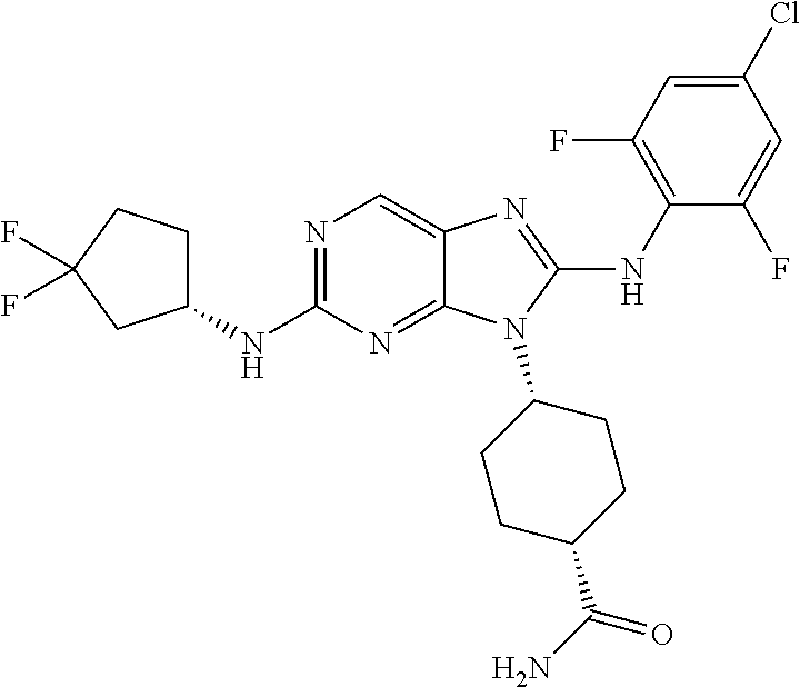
N1=C(NC2CCC(F)(F)C2)N=C2C(=C1)N=C(NC1=C(F)C=C(Cl)C=C1F)N2C1CCC(C(N)=O)CC1
